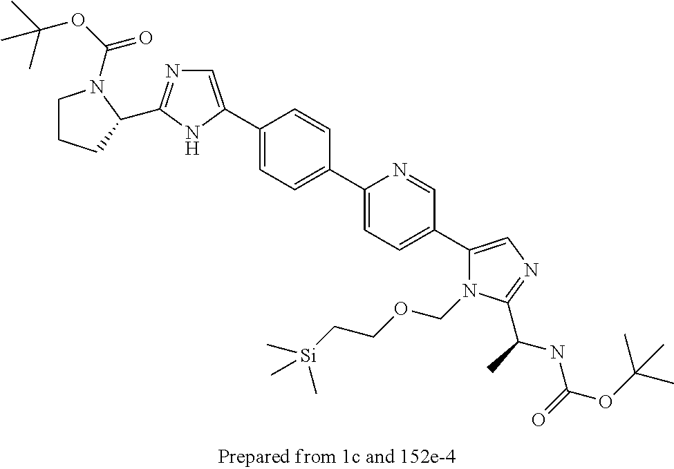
C1=C(C2=CC=C(C3=CC=C(C4=CN=C(C(NC(=O)OC(C)(C)C)C)N4COCC[Si](C)(C)C)C=N3)C=C2)NC(C2CCCN2C(=O)OC(C)(C)C)=N1
